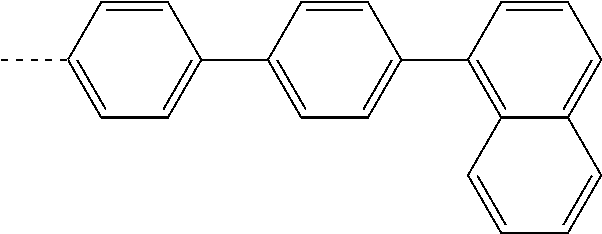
C1=CC(C)=CC=C1C1=CC=C(C2=C3C(=CC=C2)C=CC=C3)C=C1
